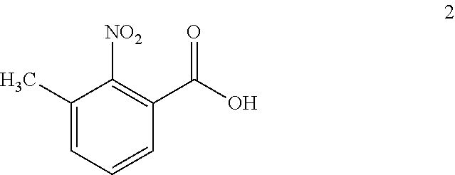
C1(C)=CC=CC(C(=O)O)=C1[NO2]
